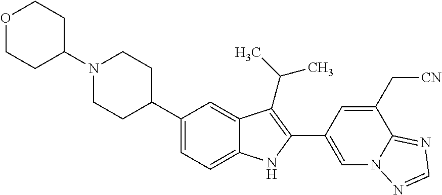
N1(C2CCOCC2)CCC(C2=CC=C3C(=C2)C(C(C)C)=C(C2=CN4C(=NC=N4)C(C[CN])=C2)N3)CC1
